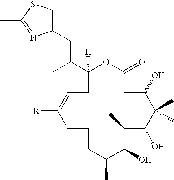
C1(=O)OC([H])(C(C)=CC2=CSC(C)=N2)CC=C([R])CCCC(C)C(O)C(C)C(O)C(C)(C)C(O)C1
